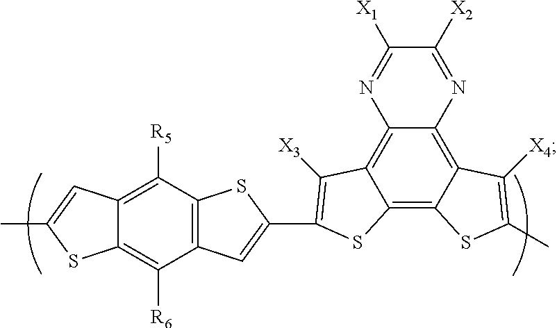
C12=C3C(=C4C(=C1C([X3])=C(C1=CC5=C(S1)C([R5])=C1C(=C5[R6])SC(C)=C1)S2)N=C([X1])C([X2])=N4)C([X4])=C(C)S3
